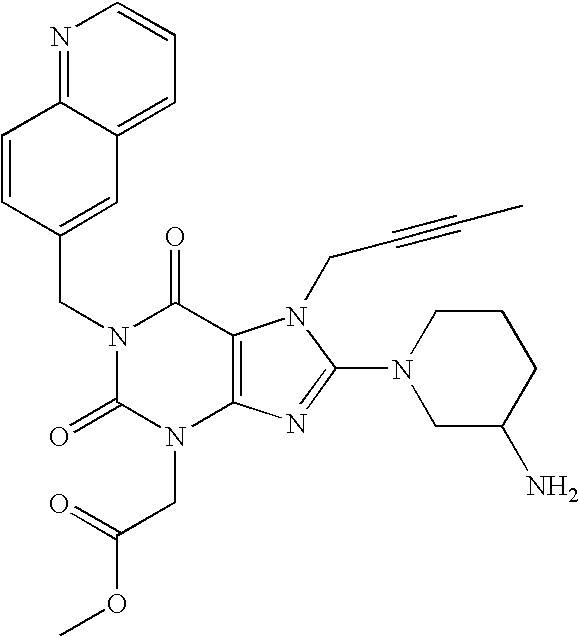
C1=CC(CN2C(=O)N(CC(OC)=O)C3=C(C2=O)N(CC#CC)C(N2CC(N)CCC2)=N3)=CC2=CC=CN=C12
